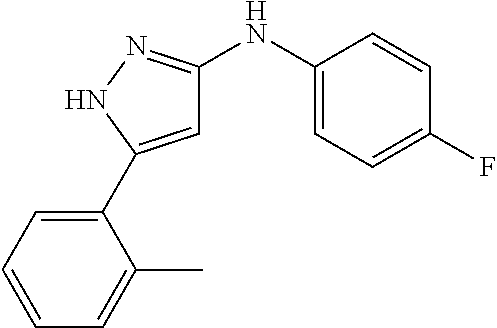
C1=C(C2=CC=CC=C2C)NN=C1NC1=CC=C(F)C=C1
